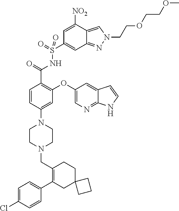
C1=C(Cl)C=CC(C2=C(CN3CCN(C4=CC(OC5=CN=C6C(=C5)C=CN6)=C(C(=O)NS(C5=CC6=NN(CCOCCOC)C=C6C([NO2])=C5)(=O)=O)C=C4)CC3)CCC3(C2)CCC3)=C1
